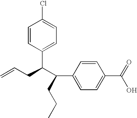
C1=CC(C(C(C2=CC=C(C(=O)O)C=C2)CCC)CC=C)=CC=C1Cl
